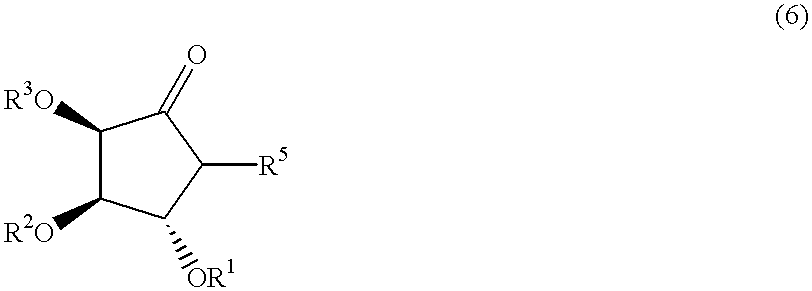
C1([R3O])C([R2O])C([OR1])C([R5])C1=O
